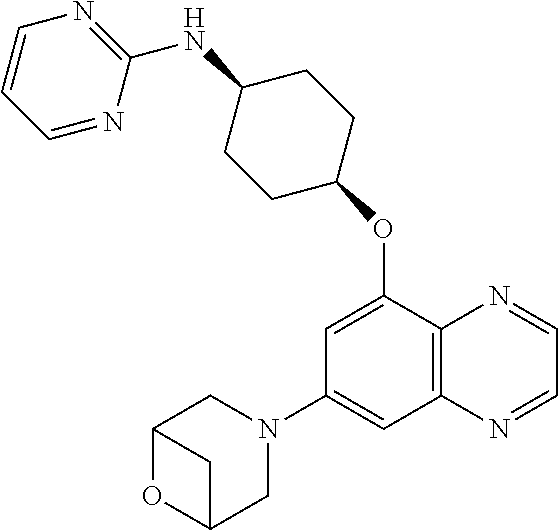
C1=NC(NC2CCC(OC3=CC(N4CC5OC(C4)C5)=CC4=C3N=CC=N4)CC2)=NC=C1
